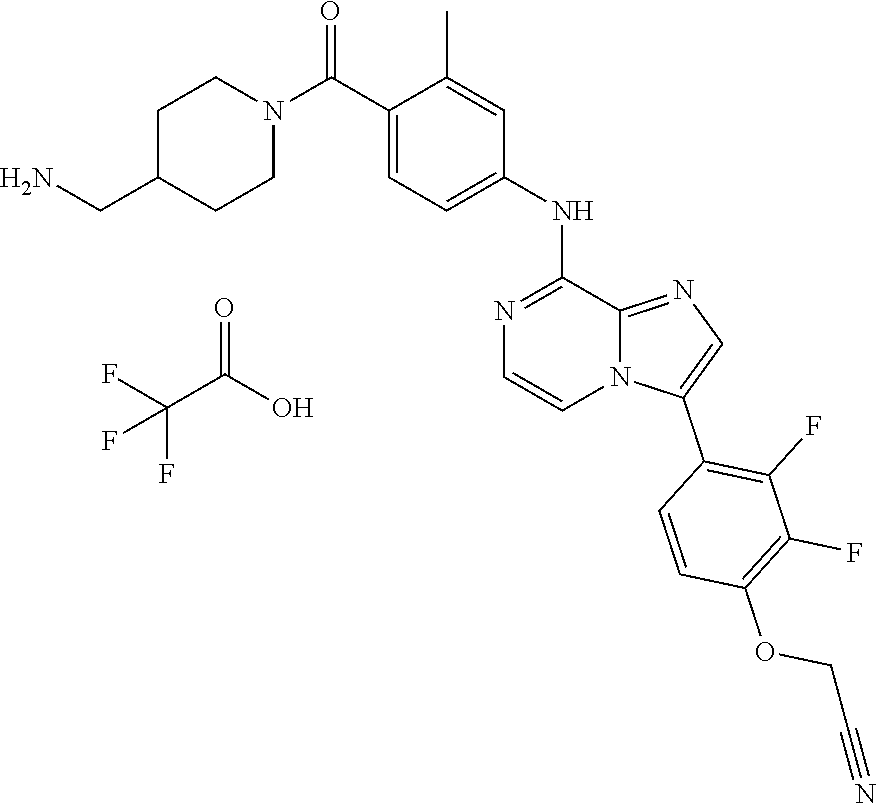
O=C(C(F)(F)F)O.C1=C(C(N2CCC(CN)CC2)=O)C(C)=CC(NC2=NC=CN3C2=NC=C3C2=C(F)C(F)=C(OCC#N)C=C2)=C1
